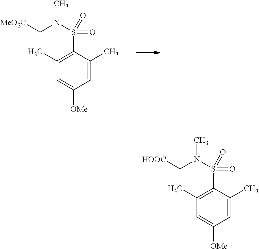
C1(C)=C(S(N(C[MeO2C])C)(=O)=O)C(C)=CC([OMe])=C1.C1(C)=C(S(N(C[HOOC])C)(=O)=O)C(C)=CC([OMe])=C1
